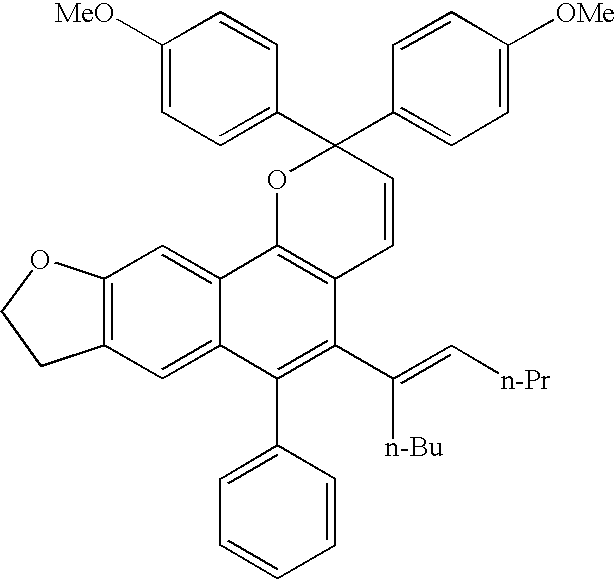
C12=C(C=C3C(=C1)C1=C(C(C(=C[n-Pr])[n-Bu])=C3C3=CC=CC=C3)C=CC(C3=CC=C([OMe])C=C3)(C3=CC=C([MeO])C=C3)O1)CCO2
